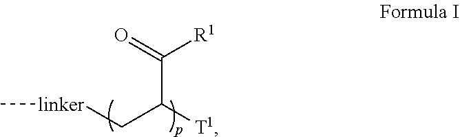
C(C([T1])C(=O)[R1])[linker]C
